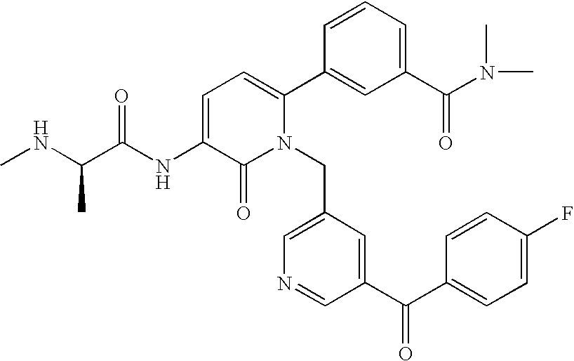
C1=C(NC(C(NC)C)=O)C(=O)N(CC2=CN=CC(C(C3=CC=C(F)C=C3)=O)=C2)C(C2=CC(C(N(C)C)=O)=CC=C2)=C1
